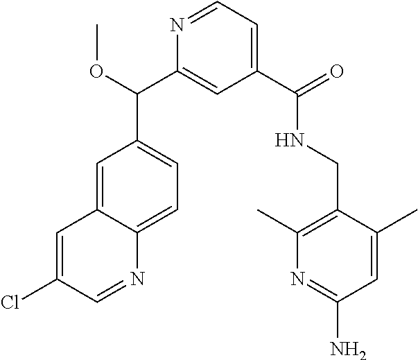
C1=C2C(=CC=C1C(C1=CC(C(NCC3=C(C)N=C(N)C=C3C)=O)=CC=N1)OC)N=CC(Cl)=C2
